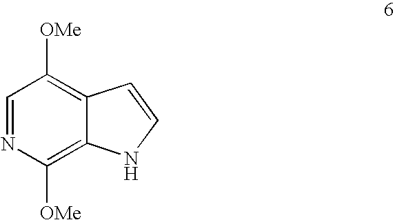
C1=NC([OMe])=C2C(=C1[OMe])C=CN2
